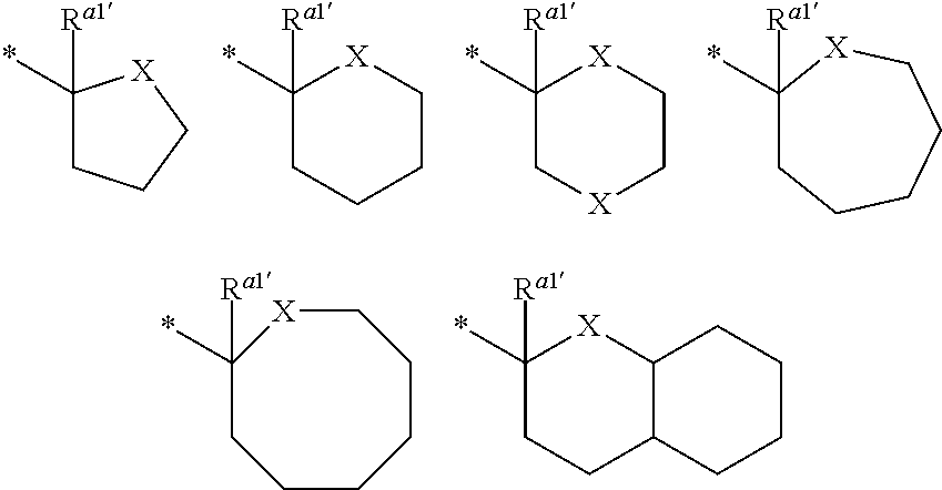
C1(*)([Ra1])CCC[X]1.C1(*)([Ra1])CCCC[X]1.C1(*)([Ra1])C[X]CC[X]1.C1(*)([Ra1])CCCCC[X]1.C1(*)([Ra1])CCC2C([X]1)CCCC2.C1(*)([Ra1])CCCCCC[X]1
